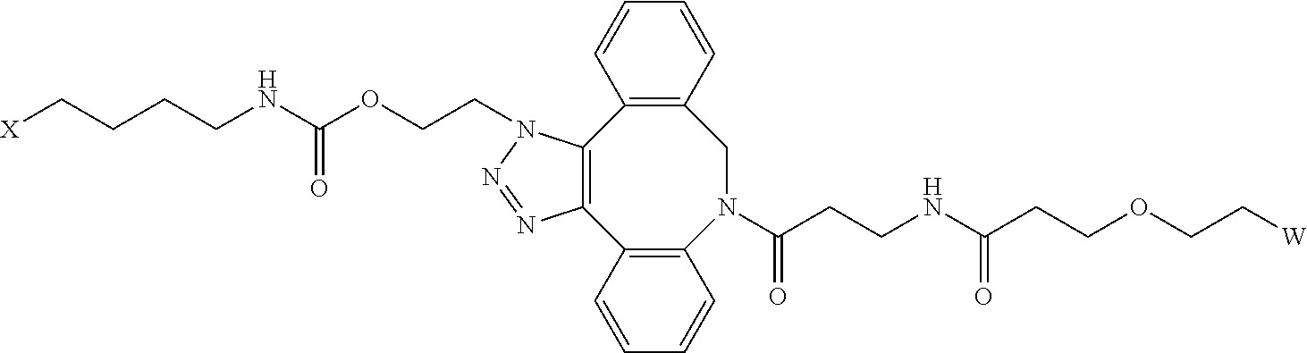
[X]CCCCNC(OCCN1C2=C(C3=C(N(C(CCNC(CCOCC[W])=O)=O)CC4=C2C=CC=C4)C=CC=C3)N=N1)=O
